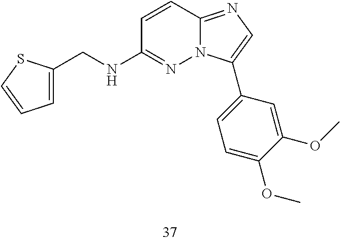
C(NC1=NN2C(=NC=C2C2=CC=C(OC)C(OC)=C2)C=C1)C1=CC=CS1
